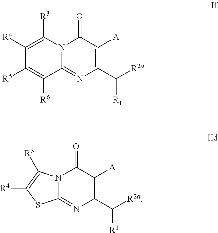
C12=NC(C([R2a])[R1])=C([A])C(=O)N1C([R3])=C([R4])C([R5])=C2[R6].C12=NC(C([R2a])[R1])=C([A])C(=O)N1C([R3])=C([R4])S2
